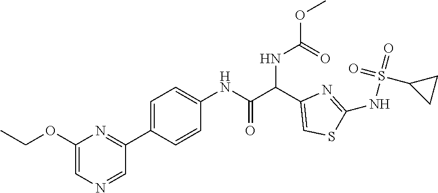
C1=C(C2=NC(OCC)=CN=C2)C=CC(NC(C(C2=CSC(NS(=O)(=O)C3CC3)=N2)NC(=O)OC)=O)=C1
